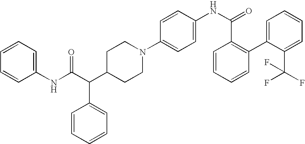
C(C(C1CCN(C2=CC=C(NC(C3=C(C4=CC=CC=C4C(F)(F)F)C=CC=C3)=O)C=C2)CC1)C1=CC=CC=C1)(NC1=CC=CC=C1)=O
